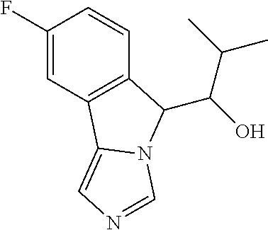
C(C1C2=C(C=C(F)C=C2)C2=CN=CN21)(C(C)C)O
